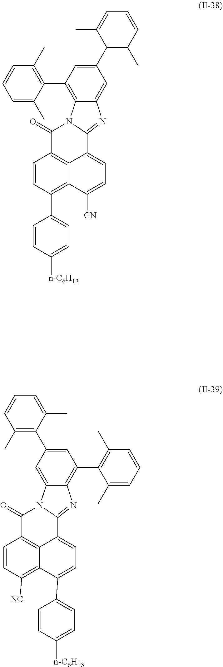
C1=C(C2=C(C)C=CC=C2C)C=C2C(=C1C1=C(C)C=CC=C1C)N1C(=N2)C2=CC=C([CN])C3=C(C4=CC=C([n-C6H13])C=C4)C=CC(=C23)C1=O.C1(C2=C(C)C=CC=C2C)=CC(C2=C(C)C=CC=C2C)=C2C(=C1)N1C(=N2)C2=CC=C(C3=CC=C([n-C6H13])C=C3)C3=C([NC])C=CC(=C23)C1=O
